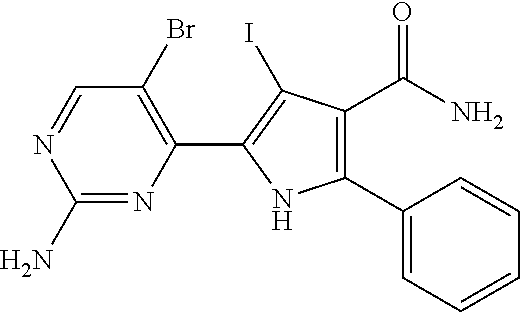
C1(N)=NC(C2=C(I)C(C(=O)N)=C(C3=CC=CC=C3)N2)=C(Br)C=N1
